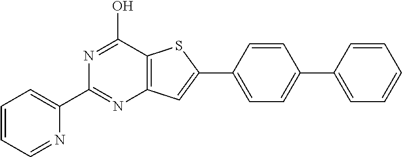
N1=C(O)C2=C(N=C1C1=CC=CC=N1)C=C(C1=CC=C(C3=CC=CC=C3)C=C1)S2
